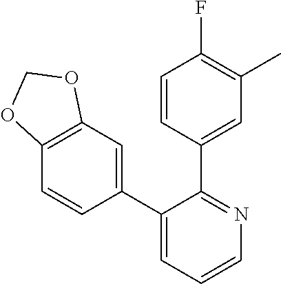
C12=C(C=C(C3=CC=CN=C3C3=CC(C)=C(F)C=C3)C=C1)OCO2
